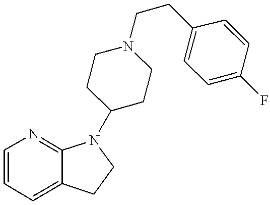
C1=CC=C2C(=N1)N(C1CCN(CCC3=CC=C(F)C=C3)CC1)CC2
